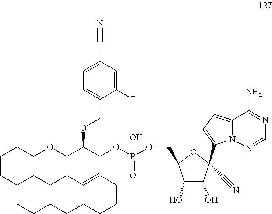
C(CCCCCC=CCCCCCCCC)CCOCC(COP(O)(=O)OCC1C(O)C(O)C(C#N)(C2=CC=C3N2N=CN=C3N)O1)OCC1=CC=C(C#N)C=C1F
